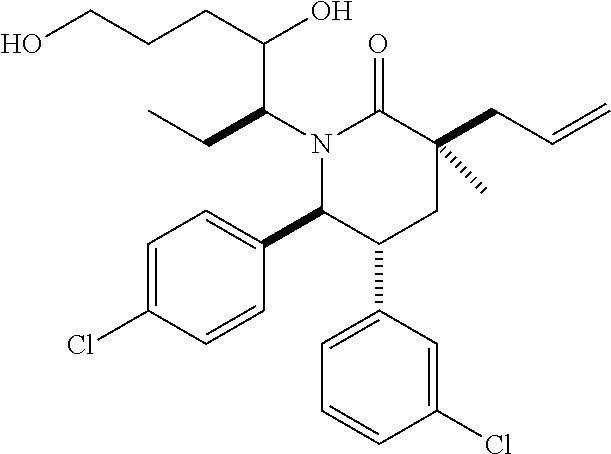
N1(C(CC)C(CCCO)O)C(C2=CC=C(Cl)C=C2)C(C2=CC=CC(Cl)=C2)CC(CC=C)(C)C1=O
